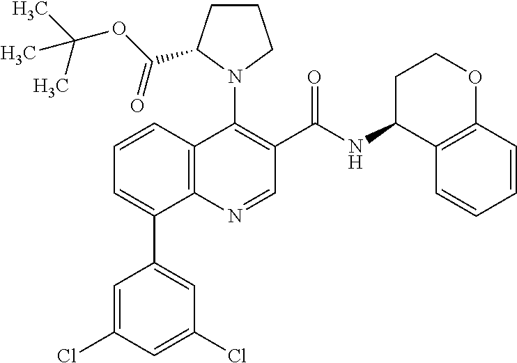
C1=C(Cl)C=C(Cl)C=C1C1=CC=CC2=C1N=CC(C(NC1C3=C(OCC1)C=CC=C3)=O)=C2N1CCCC1C(OC(C)(C)C)=O
